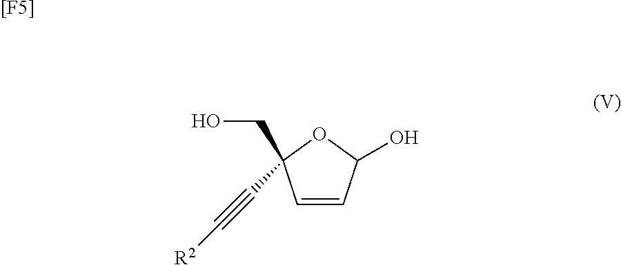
C1=CC(O)OC1(C#C[R2])CO.[[F5]]
